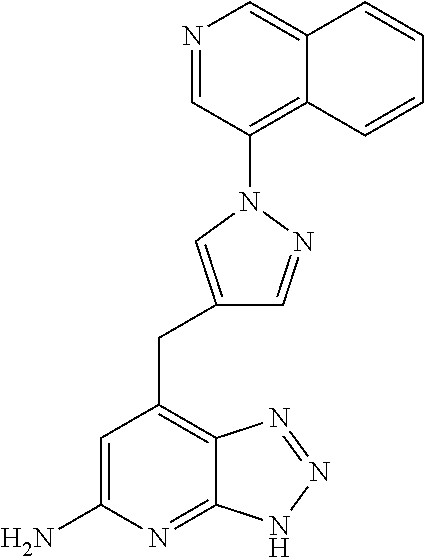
C1=C(N)N=C2C(=C1CC1=CN(C3=C4C(=CN=C3)C=CC=C4)N=C1)N=NN2
